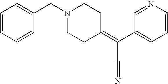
C1=CC=CC(CN2CCC(=C(C3=CC=CN=C3)C#N)CC2)=C1
